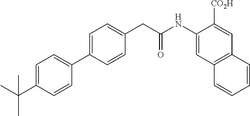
C1=C(C2=CC=C(C(C)(C)C)C=C2)C=CC(CC(NC2=CC3=C(C=C2[CO2H])C=CC=C3)=O)=C1
